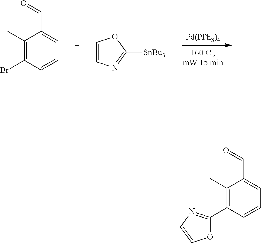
C1(C)=C(C2=NC=CO2)C=CC=C1C=O.[Pd(PPh3)4].C1(C)=C(Br)C=CC=C1C=O.C1=CN=C([SnBu3])O1
